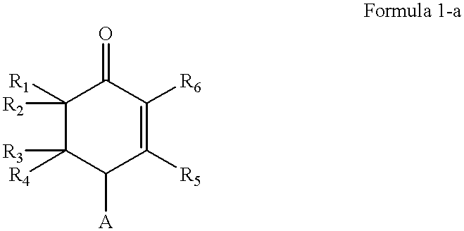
C1([R1])([R2])C([R4])([R3])C([A])C([R5])=C([R6])C1=O
